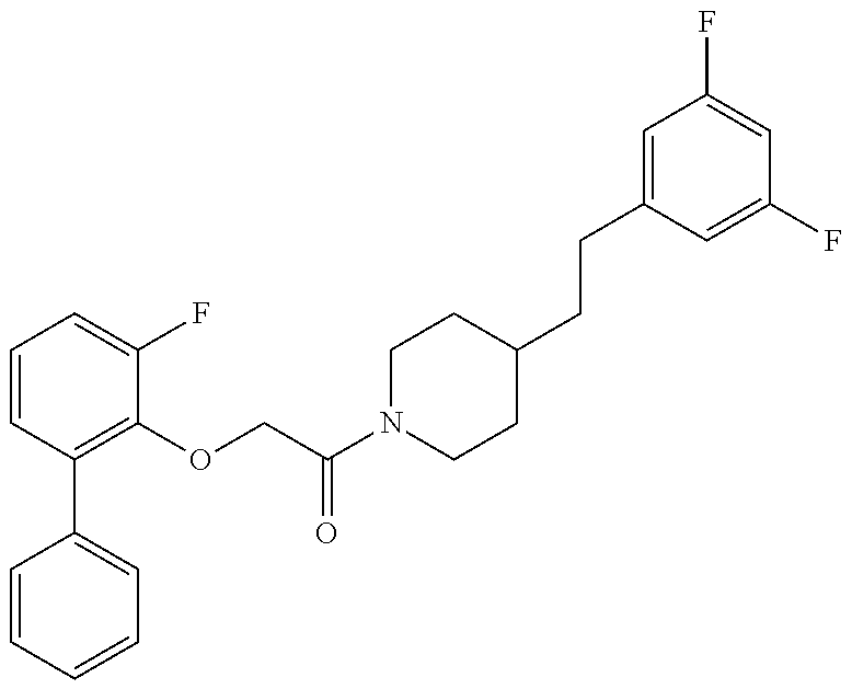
C1=CC=CC=C1C1=C(OCC(N2CCC(CCC3=CC(F)=CC(F)=C3)CC2)=O)C(F)=CC=C1
